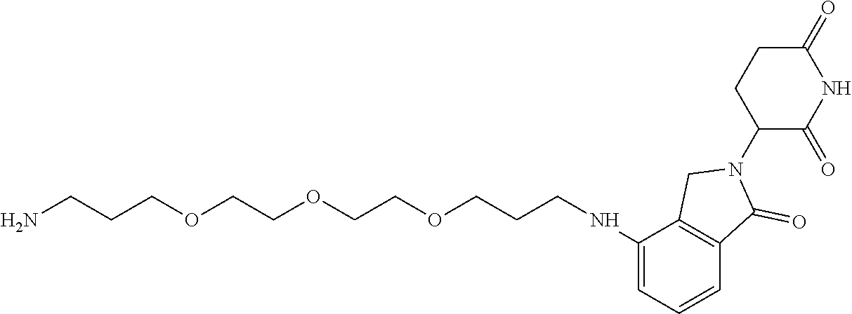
C1=C(NCCCOCCOCCOCCCN)C2=C(C=C1)C(=O)N(C1C(=O)NC(=O)CC1)C2
